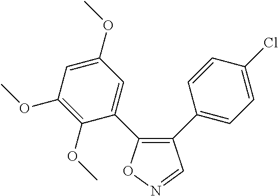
C1(C2=CC=C(Cl)C=C2)=C(C2=CC(OC)=CC(OC)=C2OC)ON=C1
